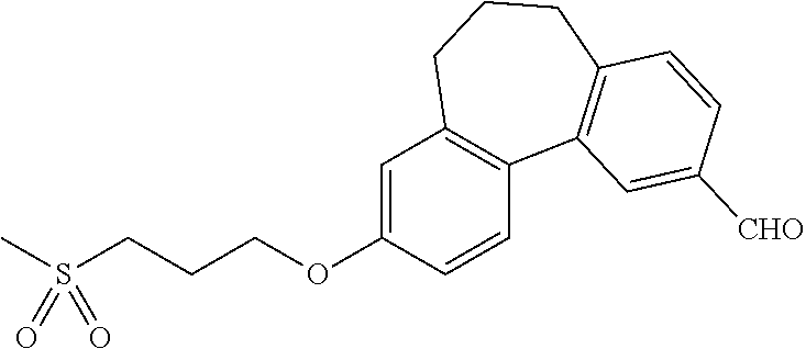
C1=C(OCCCS(C)(=O)=O)C=CC2=C1CCCC1=C2C=C([CHO])C=C1
